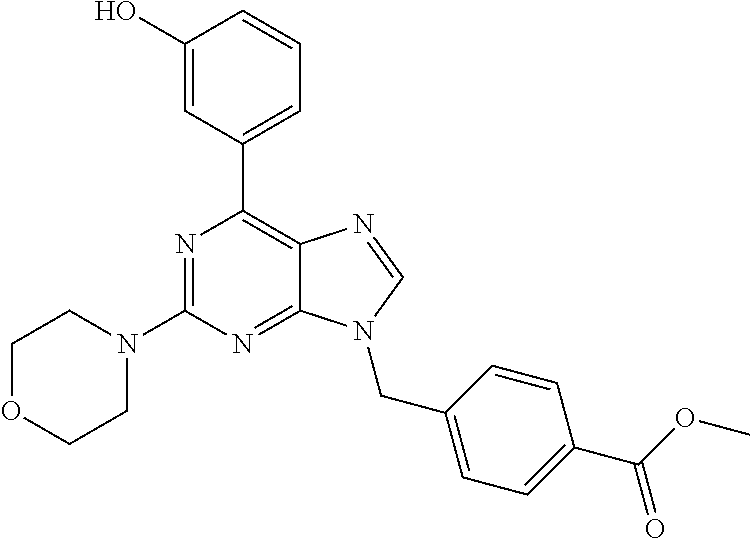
N1=C(N2CCOCC2)N=C2C(=C1C1=CC=CC(O)=C1)N=CN2CC1=CC=C(C(OC)=O)C=C1
